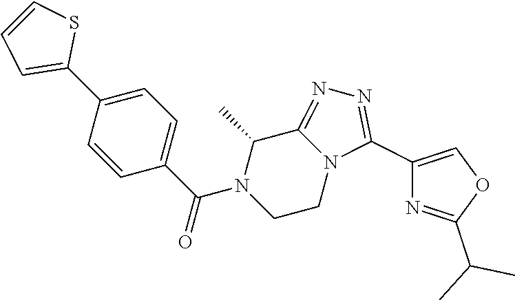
C1=C(C2=CC=CS2)C=CC(C(N2CCN3C(=NN=C3C3=COC(C(C)C)=N3)C2C)=O)=C1
